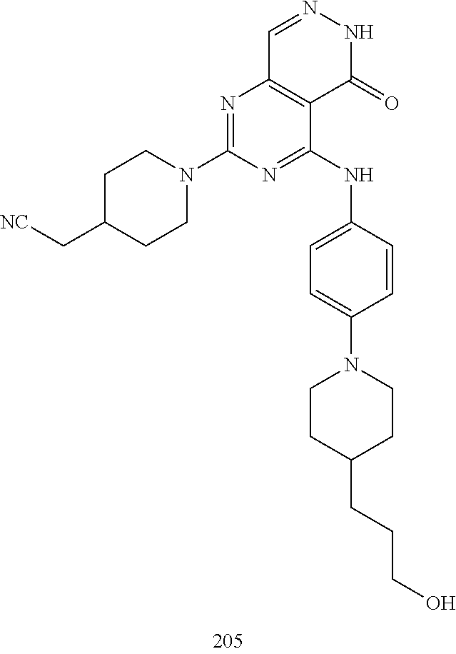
C1=NNC(=O)C2=C1N=C(N1CCC(C[NC])CC1)N=C2NC1=CC=C(N2CCC(CCCO)CC2)C=C1
